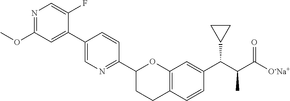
N1=C(OC)C=C(C2=CN=C(C3CCC4=C(O3)C=C(C(C(C([O-Na+])=O)C)C3CC3)C=C4)C=C2)C(F)=C1
